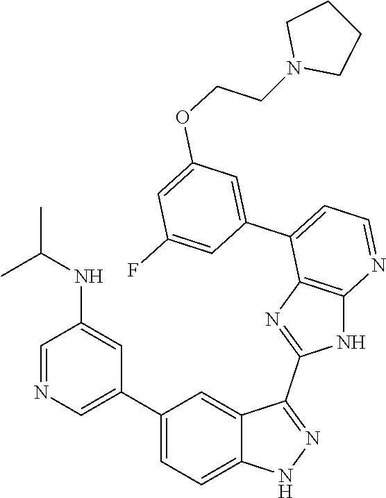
C1=NC=C(C2=CC=C3C(=C2)C(C2=NC4=C(N2)N=CC=C4C2=CC(OCCN4CCCC4)=CC(F)=C2)=NN3)C=C1NC(C)C
